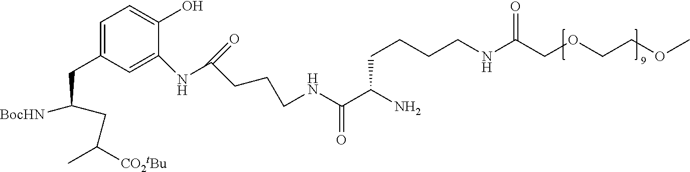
C1=C(CC([BocHN])CC([CO2tBu])C)C=C(NC(=O)CCCNC(C(N)CCCCNC(COCCOC)=O)=O)C(O)=C1
